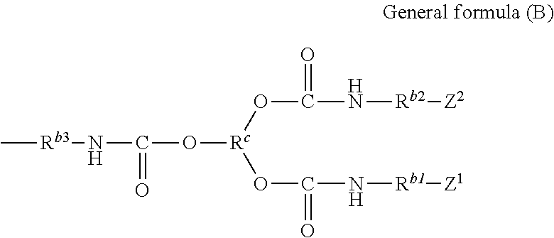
C[Rb3]NC(O[Rc](OC(N[Rb1][Z1])=O)OC(=O)N[Rb2][Z2])=O
